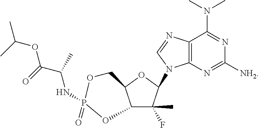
C12=C(N=C([NH2])N=C1N(C)C)N(C1C(C)(F)C3C(O1)COP(=O)(NC(C(=O)OC(C)C)C)O3)C=N2
